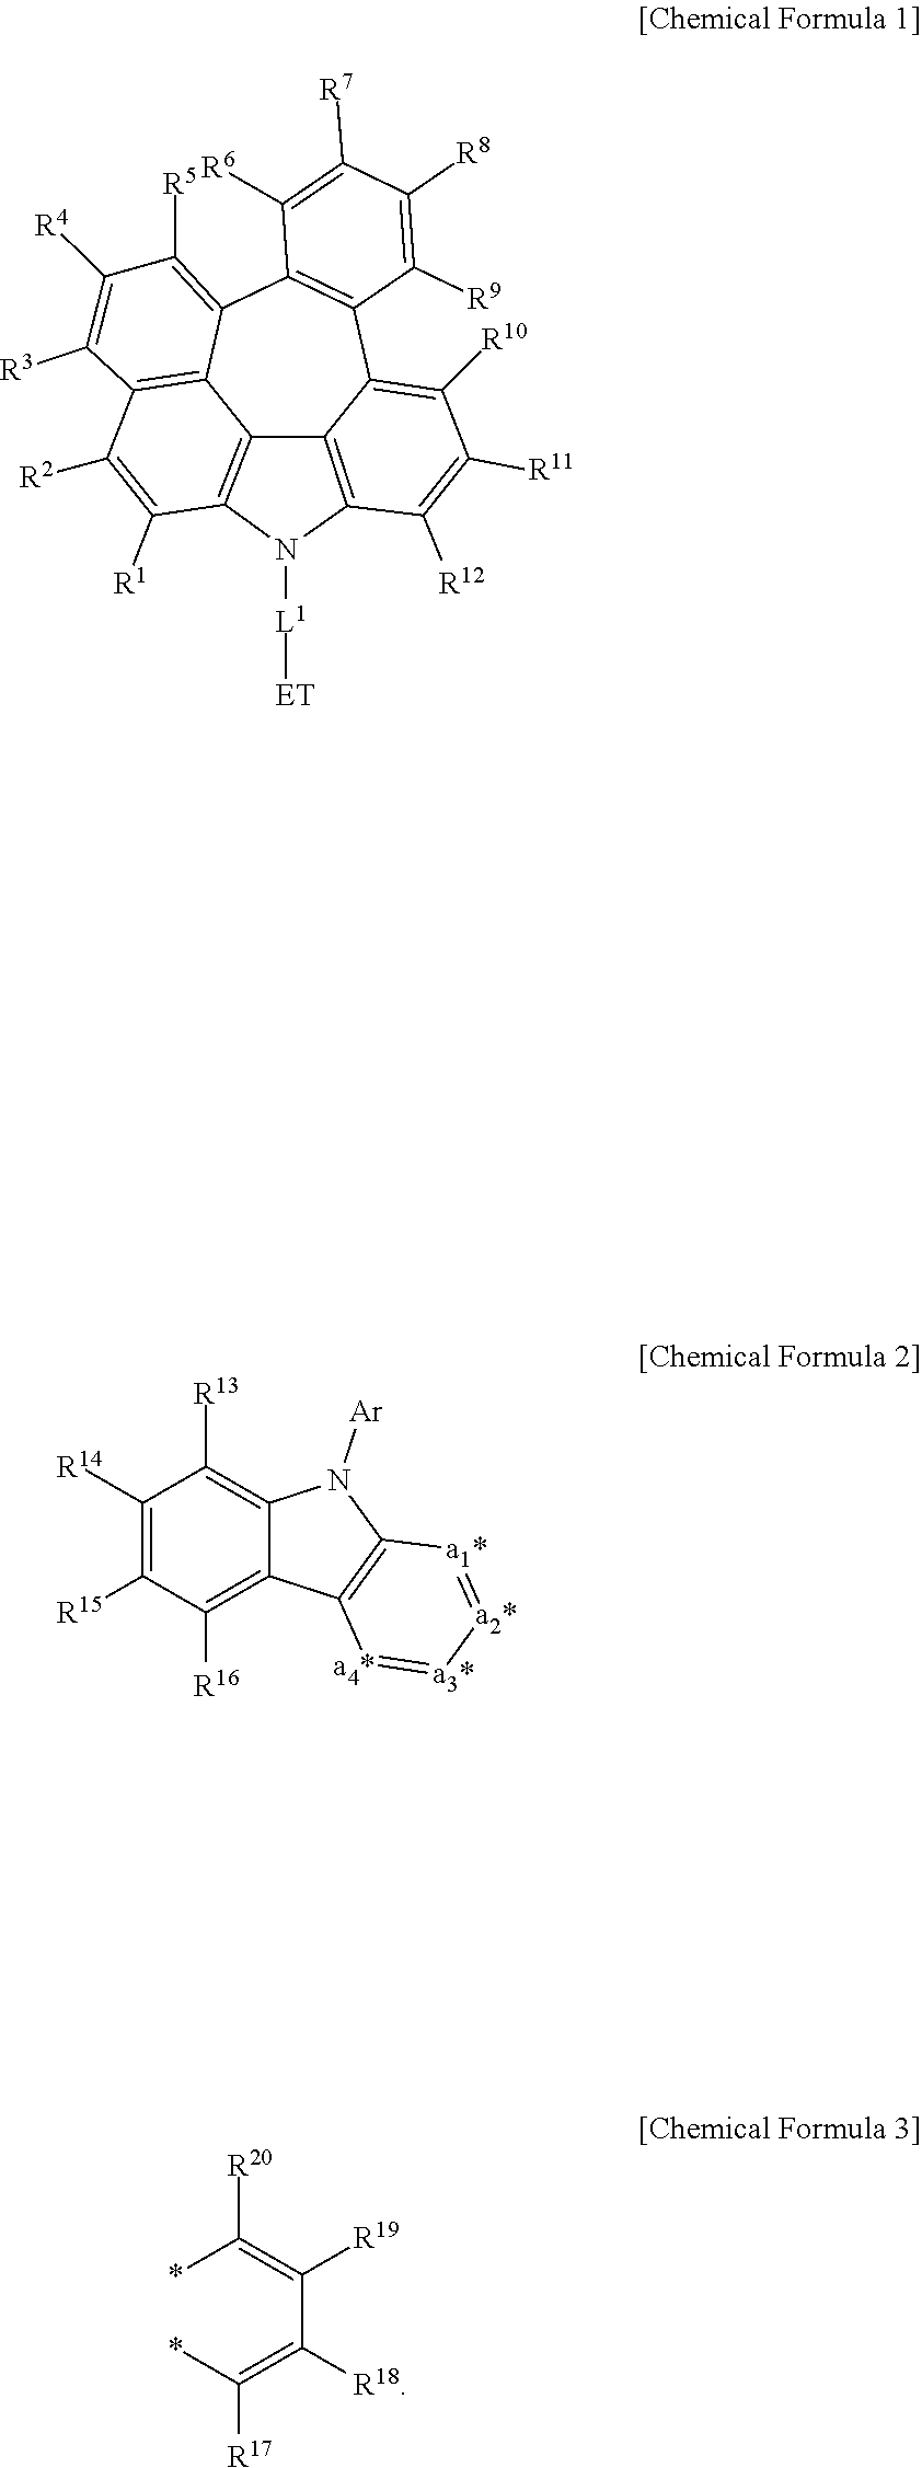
C1([R14])=C([R15])C([R16])=C2C(=C1[R13])N([Ar])C1=C2[a4*]=[a3*][a2*]=[a1*]1.C(C(=C(*)[R20])[R19])(=C(*)[R17])[R18].C12=C([R10])C([R11])=C([R12])C3=C1C1=C(C([R1])=C([R2])C4=C1C(=C([R5])C([R4])=C4[R3])C1=C2C([R9])=C([R8])C([R7])=C1[R6])N3[L1][ET]
